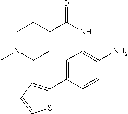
C1=C(C2=CC=CS2)C=CC(N)=C1NC(C1CCN(C)CC1)=O
